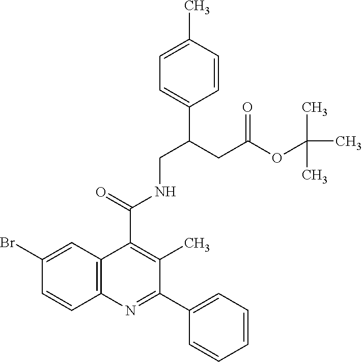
C1(C2=CC=CC=C2)=NC2=C(C(C(=O)NCC(CC(OC(C)(C)C)=O)C3=CC=C(C)C=C3)=C1C)C=C(Br)C=C2
